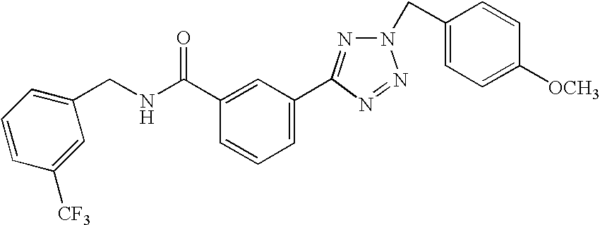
C1(C(NCC2=CC=CC([CF3])=C2)=O)=CC(C2=NN(CC3=CC=C([OCH3])C=C3)N=N2)=CC=C1
